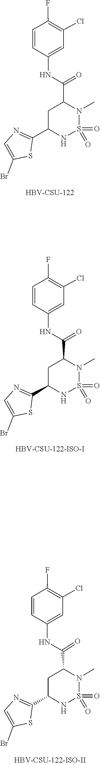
O=S1(=O)NC(C2=NC=C(Br)S2)CC(C(NC2=CC(Cl)=C(F)C=C2)=O)N1C.[HBV-CSU-122].O=S1(=O)N(C)C(C(NC2=CC(Cl)=C(F)C=C2)=O)CC(C2=NC=C(Br)S2)N1.O=S1(=O)NC(C2=NC=C(Br)S2)CC(C(NC2=CC(Cl)=C(F)C=C2)=O)N1C
